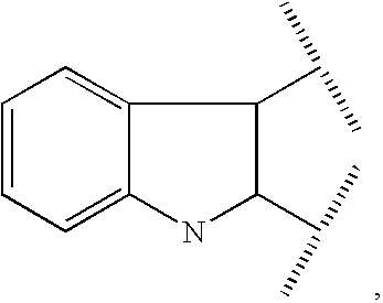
C12=CC=CC=C1NC(C(C)C)C2C(C)C
